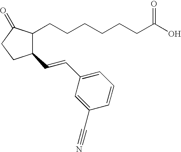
C1(=O)CCC(C=CC2=CC=CC(C#N)=C2)C1CCCCCCC(O)=O
